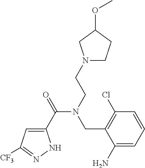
C1(C(=O)N(CCN2CCC(OC)C2)CC2=C(Cl)C=CC=C2N)=CC([CF3])=NN1
